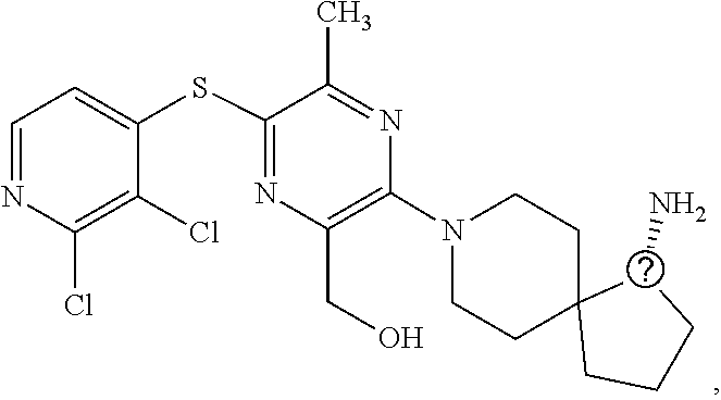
C1C2(CCCC2N)CCN(C2=C(CO)N=C(SC3=CC=NC(Cl)=C3Cl)C(C)=N2)C1
